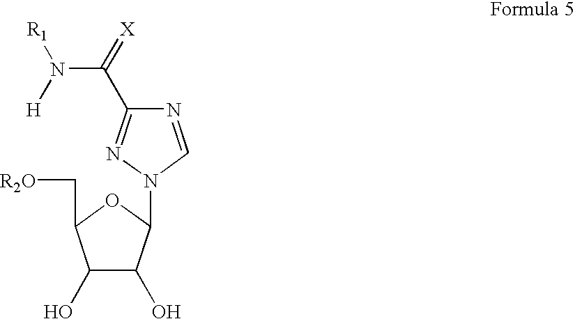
C1(O)C(O)C(N2N=C(C(=[X])N([R1])[H])N=C2)OC1C[R2O]
